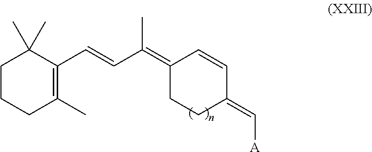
C1CCC(C)=C(C=CC(=C2C=CC(=C[A])CC2)C)C1(C)C
